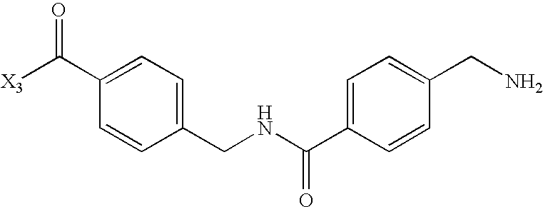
C1(C([X3])=O)=CC=C(CNC(C2=CC=C(CN)C=C2)=O)C=C1
